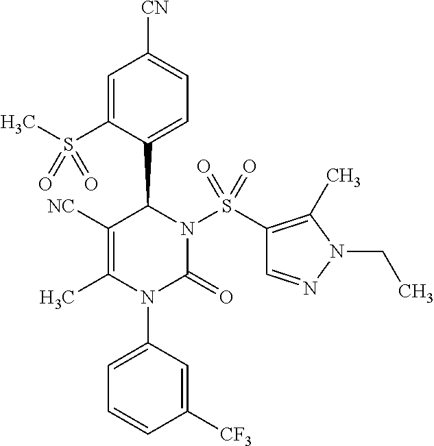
C1=C(S(C)(=O)=O)C(C2N(S(C3=C(C)N(CC)N=C3)(=O)=O)C(=O)N(C3=CC=CC([CF3])=C3)C(C)=C2[NC])=CC=C1[CN]
